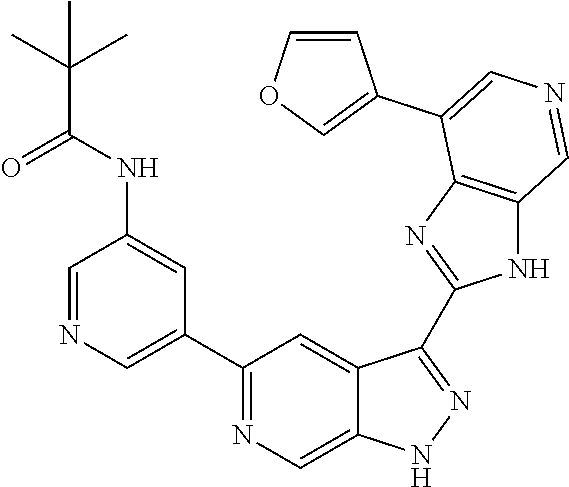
C1(C2=CN=CC(NC(C(C)(C)C)=O)=C2)=NC=C2C(=C1)C(C1=NC3=C(N1)C=NC=C3C1=COC=C1)=NN2
